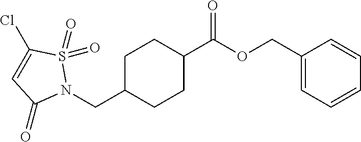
C1C(CN2S(=O)(=O)C(Cl)=CC2=O)CCC(C(OCC2=CC=CC=C2)=O)C1
